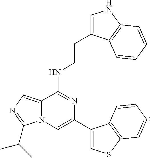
C12=CN=C(C(C)C)N1C=C(C1=CSC3=C1C=CC=C3)N=C2NCCC1=CNC2=C1C=CC=C2
